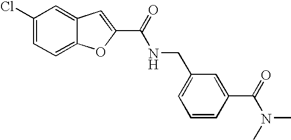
C1(C(=O)NCC2=CC=CC(C(N(C)C)=O)=C2)=CC2=CC(Cl)=CC=C2O1
